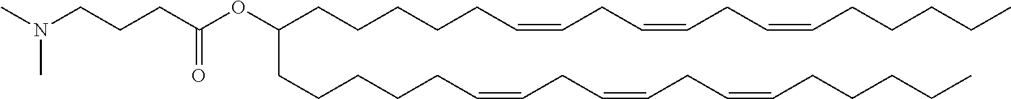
O(C(CCCCCC=CCC=CCC=CCCCCC)CCCCCC=CCC=CCC=CCCCCC)C(CCCN(C)C)=O
